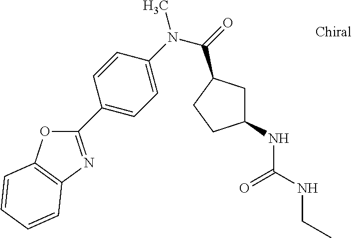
C1(C2=CC=C(N(C)C(=O)C3CC(NC(=O)NCC)CC3)C=C2)=NC2=C(O1)C=CC=C2
